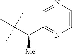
C1(C(C(C)(C)C)[Me])=NC=CN=C1
